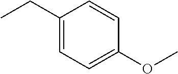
CCC1=CC=C(OC)C=C1
